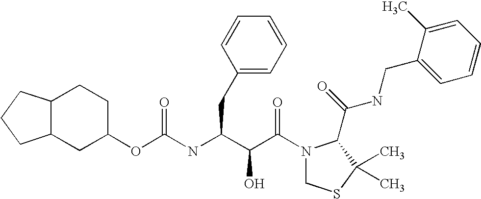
C1(OC(NC(C(C(N2CSC(C)(C)C2C(NCC2=CC=CC=C2C)=O)=O)O)CC2=CC=CC=C2)=O)CCC2C(C1)CCC2
